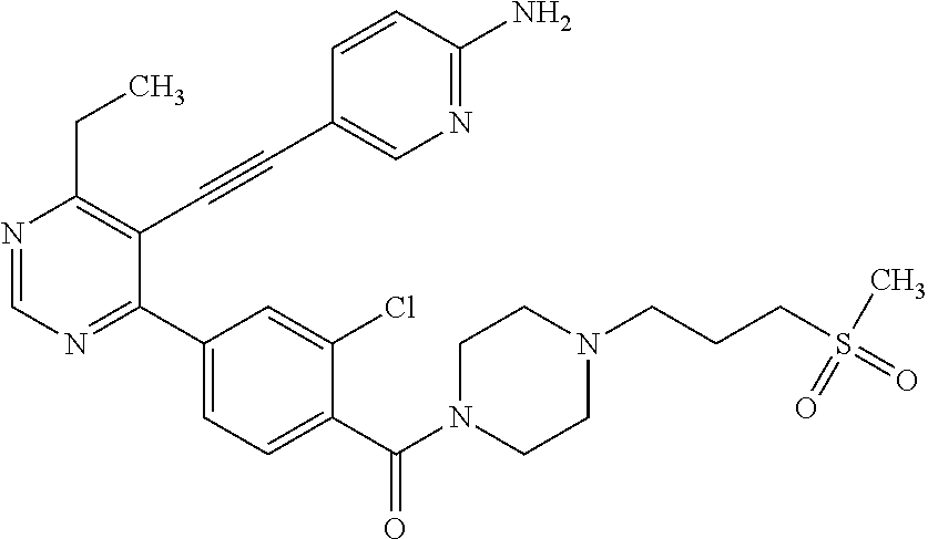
N1=CN=C(C2=CC=C(C(N3CCN(CCCS(=O)(C)=O)CC3)=O)C(Cl)=C2)C(C#CC2=CN=C(N)C=C2)=C1CC
